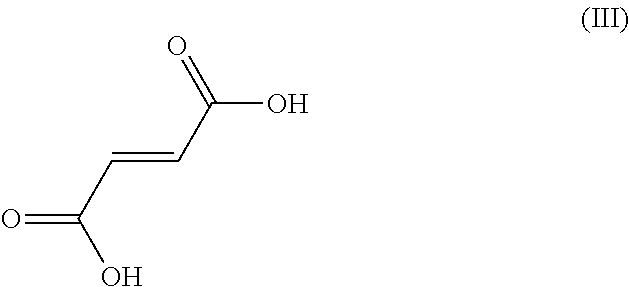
C(=CC(O)=O)C(=O)O
